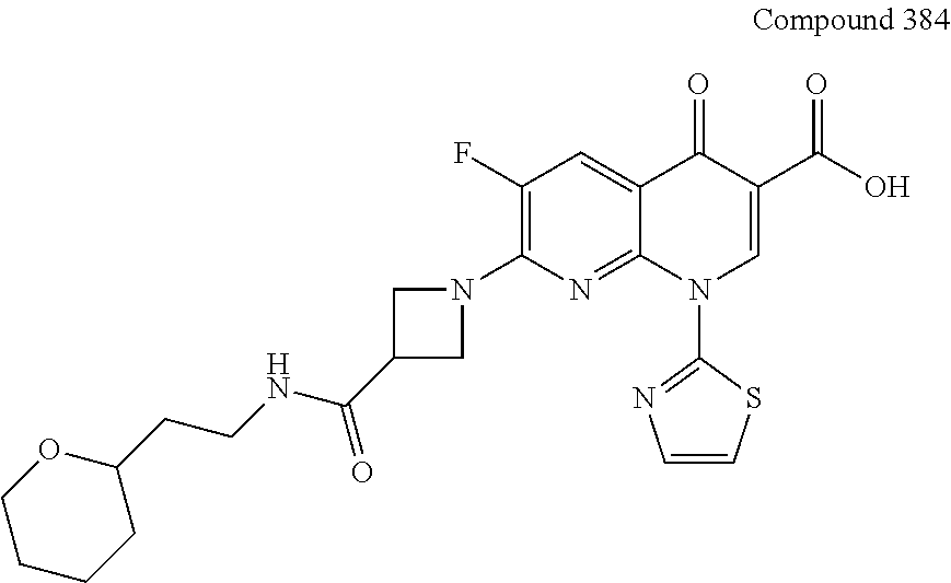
C1(F)=C(N2CC(C(NCCC3OCCCC3)=O)C2)N=C2C(=C1)C(=O)C(C(O)=O)=CN2C1=NC=CS1
